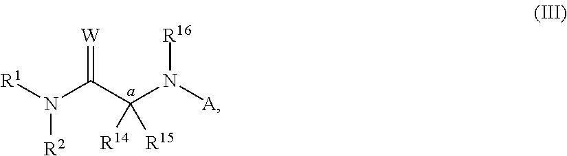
[R1]N(C(C(N([A])[R16])([R14])[R15])=[W])[R2]
